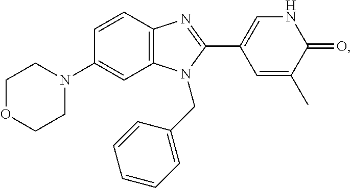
C1OCCN(C2=CC3=C(C=C2)N=C(C2=CNC(=O)C(C)=C2)N3CC2=CC=CC=C2)C1
